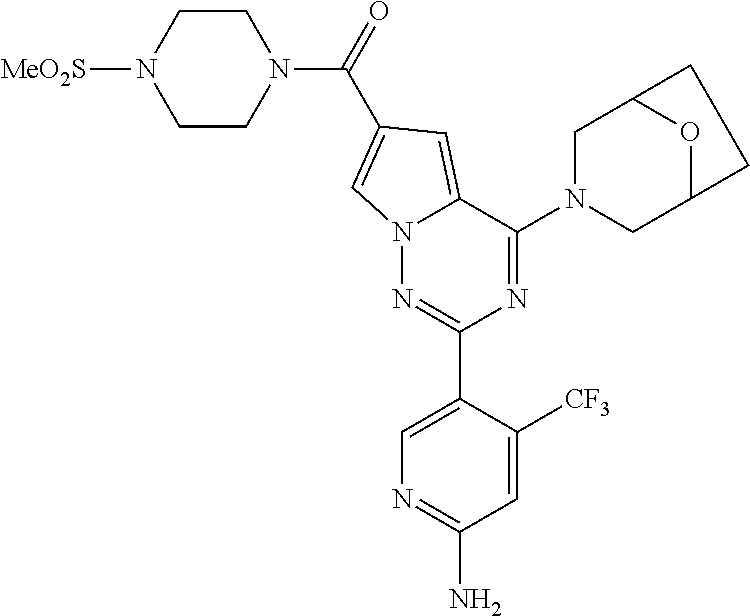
N12N=C(C3=CN=C(N)C=C3[CF3])N=C(N3CC4OC(C3)CC4)C1=CC(C(=O)N1CCN([MeO2S])CC1)=C2
